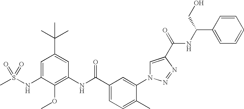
CS(NC1=CC(C(C)(C)C)=CC(NC(C2=CC=C(C)C(N3C=C(C(=O)NC(C4=CC=CC=C4)CO)N=N3)=C2)=O)=C1OC)(=O)=O
